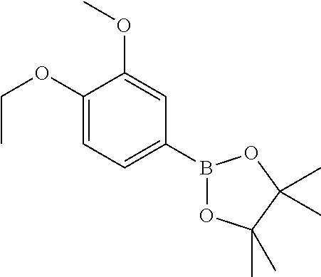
C1(OCC)=CC=C(B2OC(C)(C)C(C)(C)O2)C=C1OC
